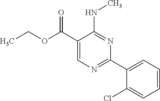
CCOC(C1=CN=C(C2=CC=CC=C2Cl)N=C1NC)=O
